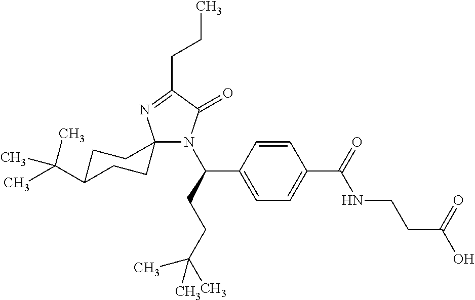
C12(N(C(C3=CC=C(C(=O)NCCC(O)=O)C=C3)CCC(C)(C)C)C(=O)C(CCC)=N1)CCC(C(C)(C)C)CC2
